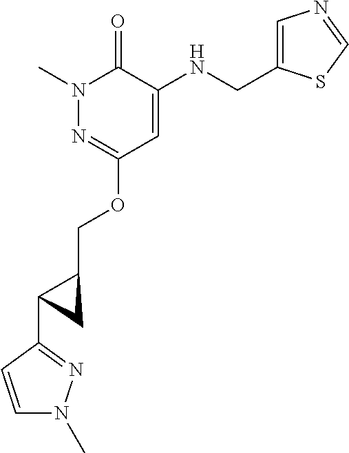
N1(C)N=C(OCC2CC2C2=NN(C)C=C2)C=C(NCC2=CN=CS2)C1=O
